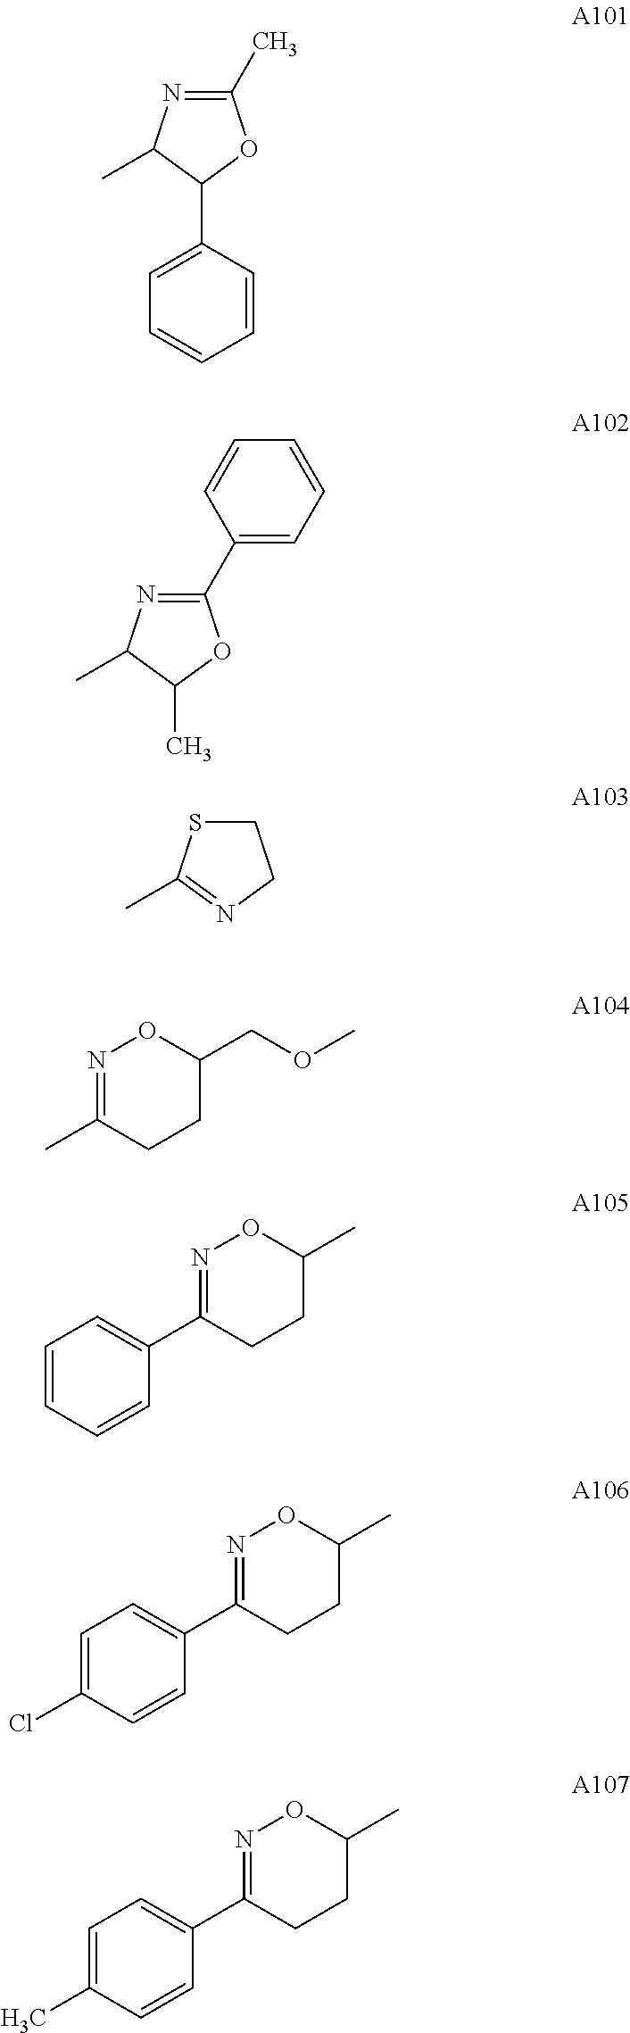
N1=C(C)OC(C2=CC=CC=C2)C1C.N1=C(C2=CC=CC=C2)OC(C)C1C.S1CCN=C1C.N1=C(C)CCC(COC)O1.N1=C(C2=CC=CC=C2)CCC(C)O1.N1=C(C2=CC=C(Cl)C=C2)CCC(C)O1.N1=C(C2=CC=C(C)C=C2)CCC(C)O1
